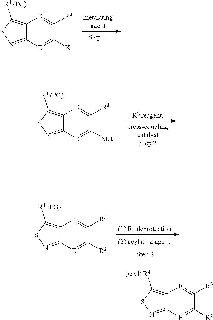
C12=C([R4 (PG)])SN=C1[E]=C([X])C([R3])=[E]2.C12=C([R4 (PG)])SN=C1[E]=C([R2])C([R3])=[E]2.C12=C([R4 (PG)])SN=C1[E]=C([Met])C([R3])=[E]2.C12=C([(acyl) R4])SN=C1[E]=C([R2])C([R3])=[E]2
